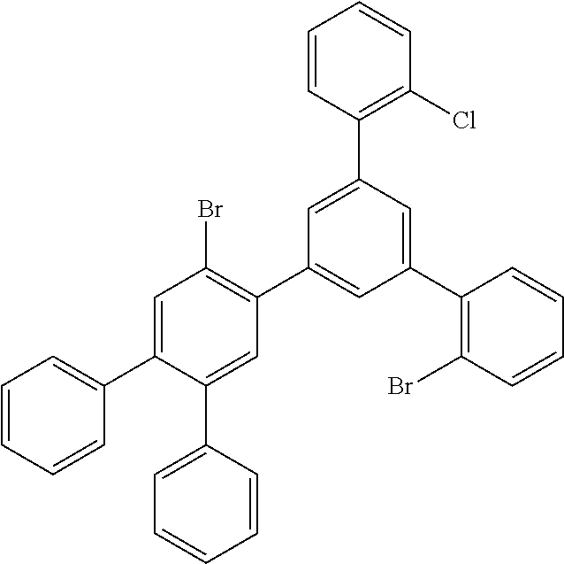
C1=C(C2=CC=CC=C2)C(C2=CC=CC=C2)=CC(C2=CC(C3=C(Br)C=CC=C3)=CC(C3=C(Cl)C=CC=C3)=C2)=C1Br
